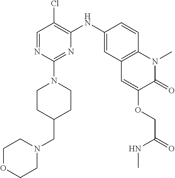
C1=NC(N2CCC(CN3CCOCC3)CC2)=NC(NC2=CC3=C(C=C2)N(C)C(=O)C(OCC(NC)=O)=C3)=C1Cl
